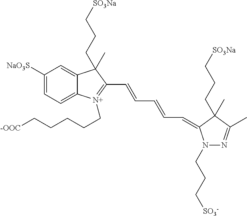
C1([NaO3S])=CC=C2C(=C1)C(C)(CCC[SO3Na])C(C=CC=CC=C1N(CCC[SO3-])N=C(C)C1(C)CCC[SO3Na])=[N+]2CCCCC[-OOC]
